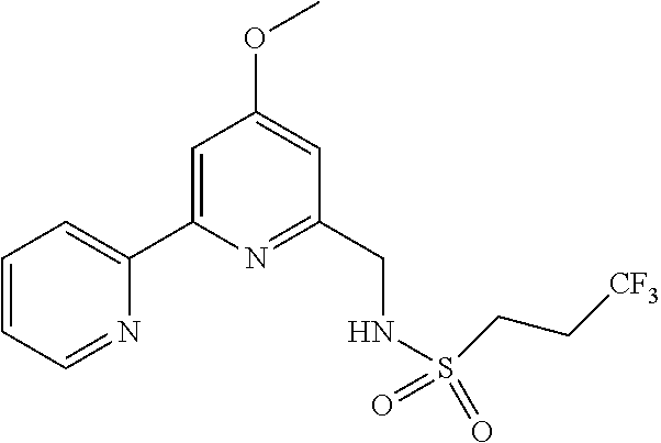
C1=CC=NC(C2=CC(OC)=CC(CNS(=O)(=O)CC[CF3])=N2)=C1
